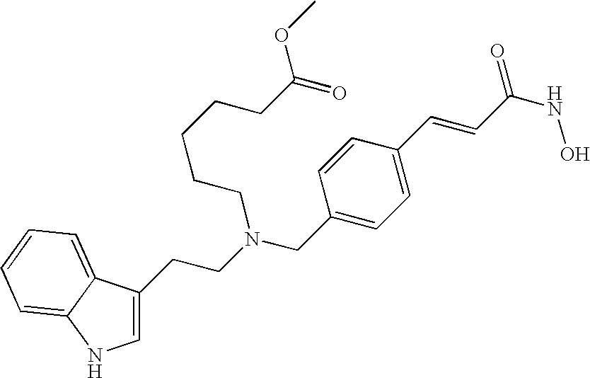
C1=C(CCN(CC2=CC=C(C=CC(=O)NO)C=C2)CCCCCC(=O)OC)C2=CC=CC=C2N1
